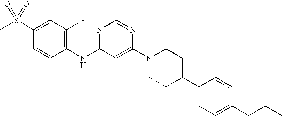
C1(S(C)(=O)=O)=CC(F)=C(NC2=NC=NC(N3CCC(C4=CC=C(CC(C)C)C=C4)CC3)=C2)C=C1
